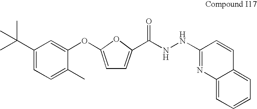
CC(C1=CC=C(C)C(OC2=CC=C(C(NNC3=NC4=CC=CC=C4C=C3)=O)O2)=C1)(C)C
